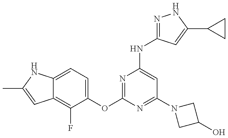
C12=C(F)C(OC3=NC(NC4=NNC(C5CC5)=C4)=CC(N4CC(O)C4)=N3)=CC=C1NC(C)=C2
